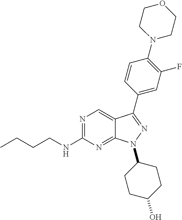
N1=C(NCCCC)N=C2C(=C1)C(C1=CC(F)=C(N3CCOCC3)C=C1)=NN2C1CCC(O)CC1
